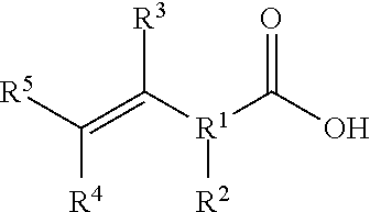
O=C(O)[R1](C(=C([R5])[R4])[R3])[R2]
